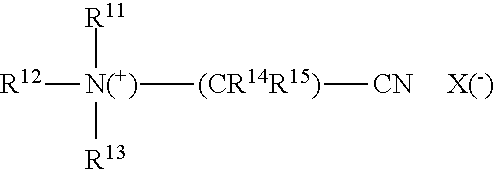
[N(+)]([R12])([(CR14R15)][CN])([R11])[R13].[X(-)]
